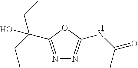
N1=C(C(CC)(CC)O)OC(NC(C)=O)=N1
